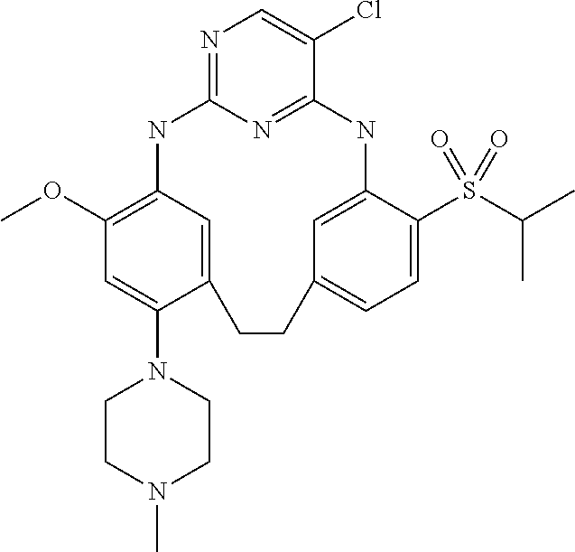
N1=C2N=C(C(Cl)=C1)NC1=CC(=CC=C1S(C(C)C)(=O)=O)CCC1=CC(=C(OC)C=C1N1CCN(C)CC1)N2
